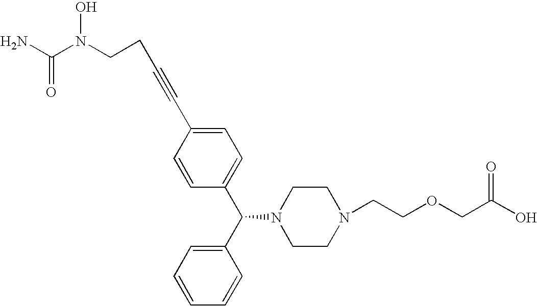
NC(N(CCC#CC1=CC=C(C(C2=CC=CC=C2)N2CCN(CCOCC(O)=O)CC2)C=C1)O)=O
